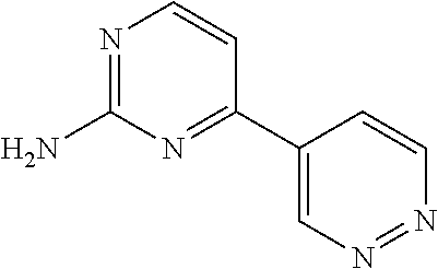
N1=C(N)N=C(C2=CN=NC=C2)C=C1
